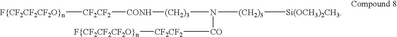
[F{CF2CF2CF2O}n][CF2CF2][CONH][(CH2)3]N([(CH2)3][Si(OCH3)2CH3])[CO][CF2CF2][F{CF2CF2CF2O}n]
